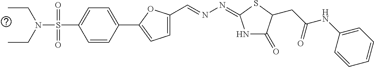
CCN(S(=O)(=O)C1=CC=C(C2=CC=C(C=NN=C3NC(=O)C(CC(NC4=CC=CC=C4)=O)S3)O2)C=C1)CC
